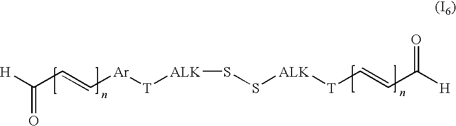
[H]C(C=C[Ar][T][ALK]SS[ALK][T]C=CC([H])=O)=O
